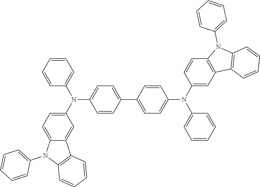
C1=C2C(=CC(N(C3=CC=CC=C3)C3=CC=C(C4=CC=C(N(C5=CC6=C(C=C5)N(C5=CC=CC=C5)C5=C6C=CC=C5)C5=CC=CC=C5)C=C4)C=C3)=C1)C1=C(N2C2=CC=CC=C2)C=CC=C1
